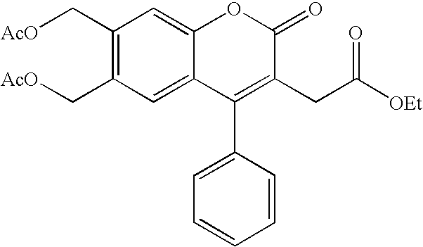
C1=C2C(=CC(C[AcO])=C1C[AcO])OC(=O)C(CC(=O)[OEt])=C2C1=CC=CC=C1
